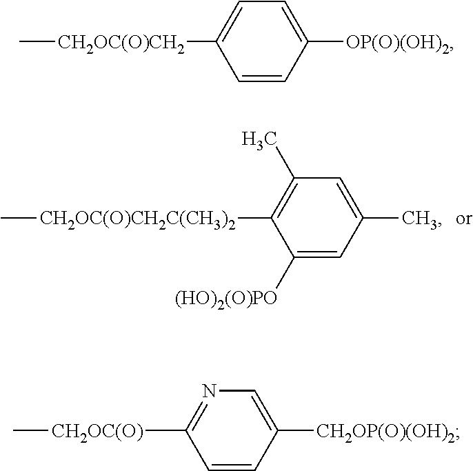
C[CH2OC(O)CH2C(CH3)2]C1=C(C)C=C(C)C=C1[(HO)2(O)PO].C[CH2OC(O)CH2]C1=CC=C([OP(O)(OH)2])C=C1.C[CH2OC(O)]C1=NC=C([CH2OP(O)(OH)2])C=C1
